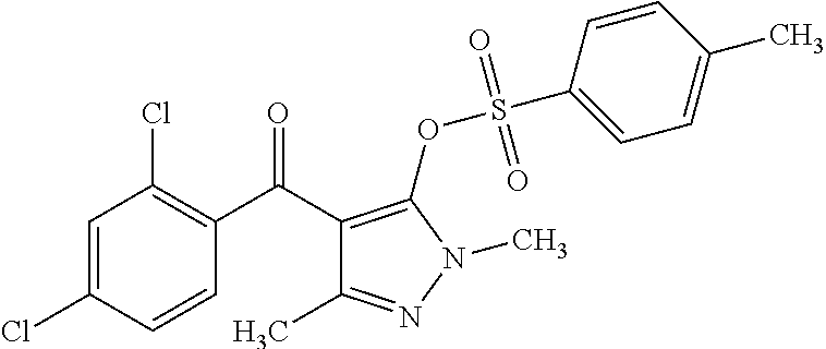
C1=C(Cl)C=CC(C(C2=C(OS(C3=CC=C(C)C=C3)(=O)=O)N(C)N=C2C)=O)=C1Cl
